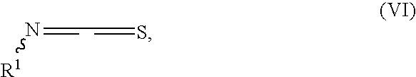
N(=CC=S)[R1]
